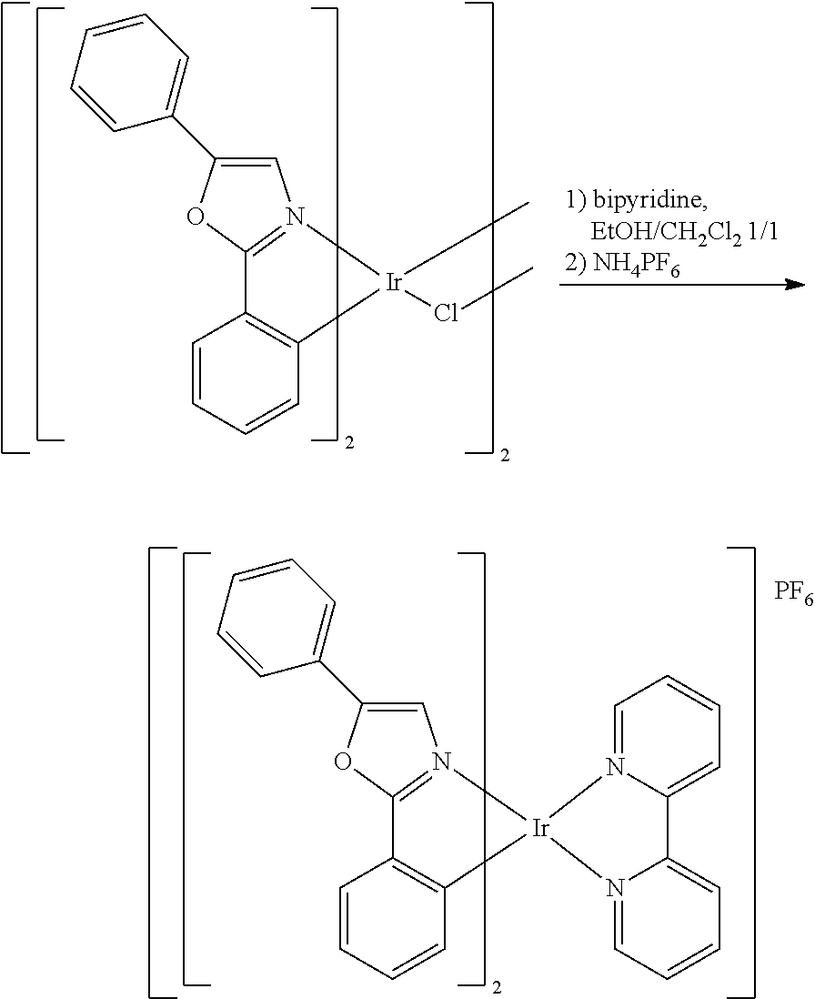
C1=C(C2=CC=CC=C2)OC2=N1[Ir]1(C3=C2C=CC=C3)N2=CC=CC=C2C2=CC=CC=N21.[PF6].C1=C(C2=CC=CC=C2)OC2=N1[Ir](C)(ClC)C1=C2C=CC=C1
